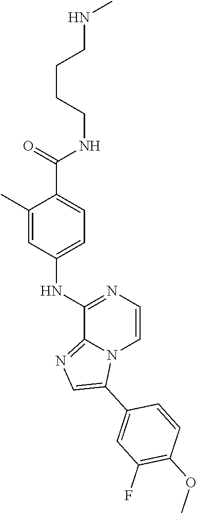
CNCCCCNC(C1=CC=C(NC2=NC=CN3C2=NC=C3C2=CC(F)=C(OC)C=C2)C=C1C)=O
